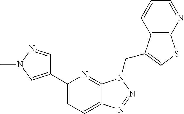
C1(C2=CN(C)N=C2)=CC=C2C(=N1)N(CC1=CSC3=C1C=CC=N3)N=N2
